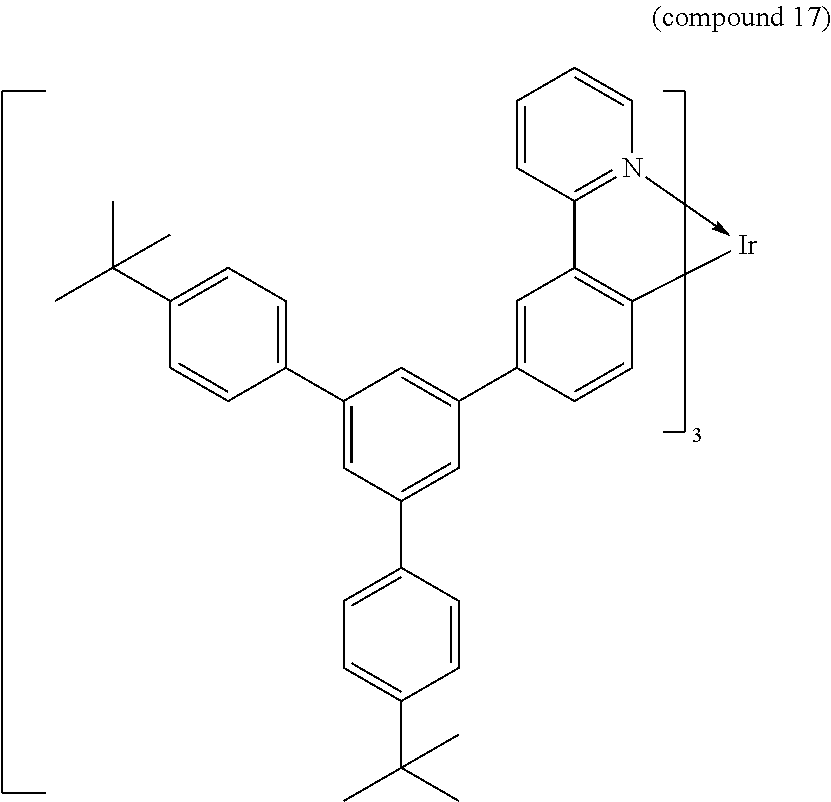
C1(C2=CC(C3=CC=C(C(C)(C)C)C=C3)=CC(C3=CC4=C(C=C3)[Ir]-N3=C4C=CC=C3)=C2)=CC=C(C(C)(C)C)C=C1
